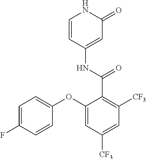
C1=CC(NC(C2=C([CF3])C=C([CF3])C=C2OC2=CC=C(F)C=C2)=O)=CC(=O)N1
